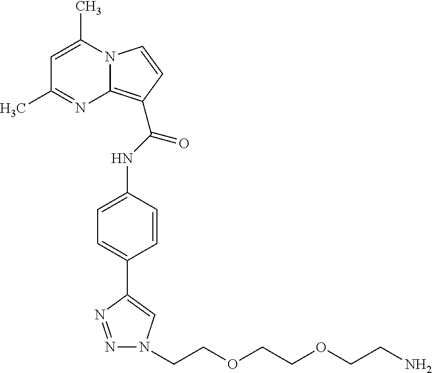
C1=C(C)N2C(=C(C(NC3=CC=C(C4=CN(CCOCCOCCN)N=N4)C=C3)=O)C=C2)N=C1C
